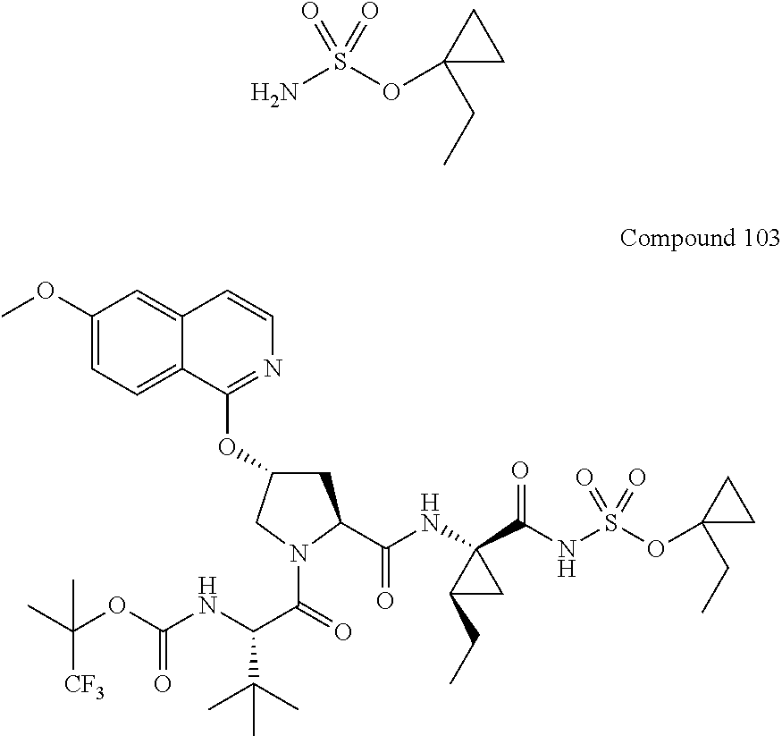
NS(OC1(CC)CC1)(=O)=O.C12=CC=C(OC)C=C1C=CN=C2OC1CC(C(NC2(C(NS(OC3(CC)CC3)(=O)=O)=O)C(CC)C2)=O)N(C(=O)C(NC(OC(C)([CF3])C)=O)C(C)(C)C)C1
